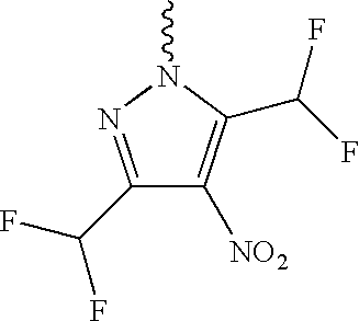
C1(C(F)F)=NN(C)C(C(F)F)=C1[NO2]
